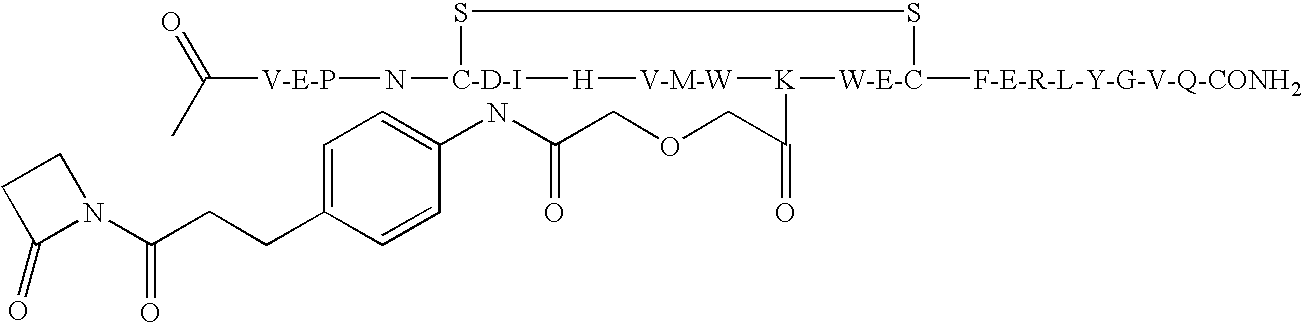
[V-E-P](N[C-D-I]1SS[W-E-C]([F-E-R-L-Y-G-V-Q-CONH2])[K](C(COCC(NC2=CC=C(CCC(N3C(=O)CC3)=O)C=C2)=O)=O)[V-M-W][H]1)C(=O)C
